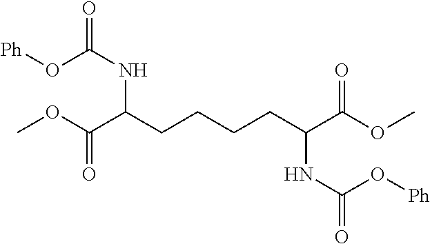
COC(C(CCCCC(C(OC)=O)NC(=O)O[Ph])NC(=O)O[Ph])=O
